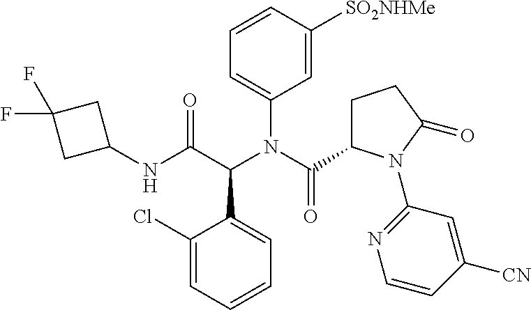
C1(NC(C(N(C(C2CCC(=O)N2C2=NC=CC([CN])=C2)=O)C2=CC=CC([SO2NHMe])=C2)C2=CC=CC=C2Cl)=O)CC(F)(F)C1
